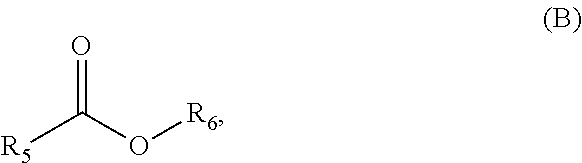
[R6]OC([R5])=O
